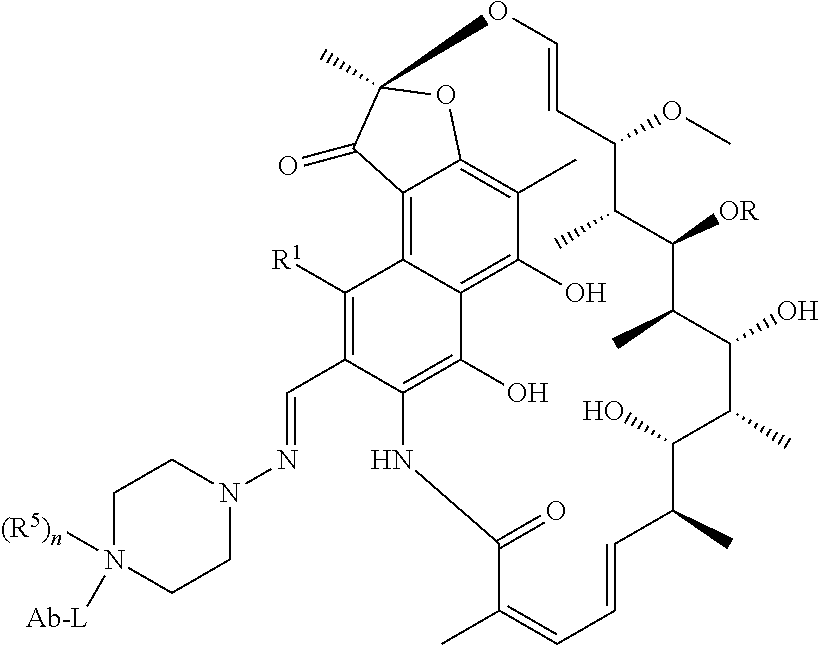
C12=C3C4=C(O)C(C)=C1OC(C)(C2=O)OC=CC(OC)C(C)C([OR])C(C)C(O)C(C)C(O)C(C)C=CC=C(C)C(=O)NC(=C4O)C(C=NN1CCN([(R5)n])([Ab-L])CC1)=C3[R1]
